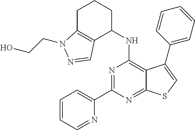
C1=CC=NC(C2=NC(NC3C4=C(CCC3)N(CCO)N=C4)=C3C(=N2)SC=C3C2=CC=CC=C2)=C1
